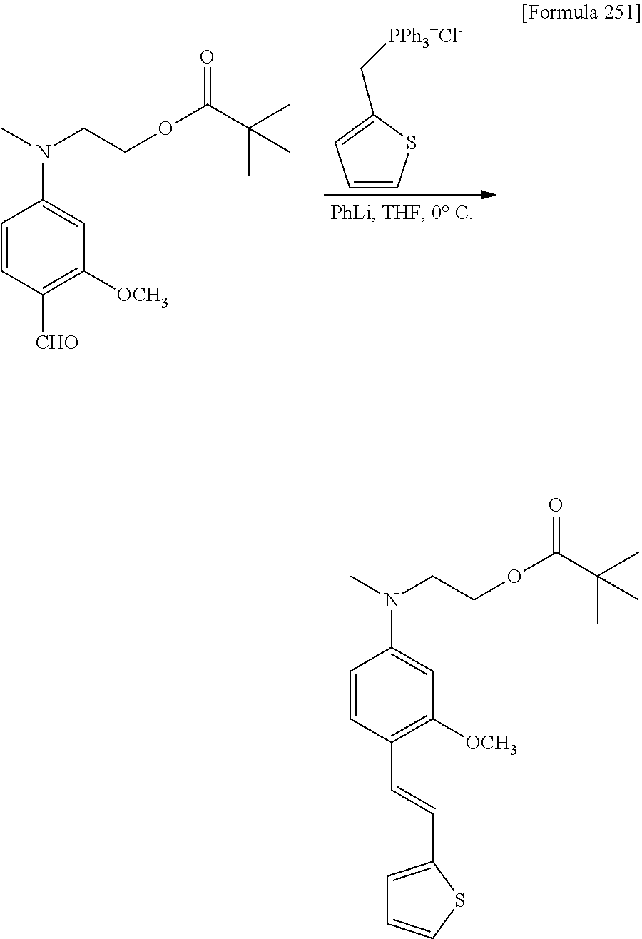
C1=CC([CHO])=C([OCH3])C=C1N(C)CCOC(C(C)(C)C)=O.C1=CSC(C[PPh3+Cl-])=C1.C1=CC(C=CC2=CC=CS2)=C([OCH3])C=C1N(C)CCOC(C(C)(C)C)=O
